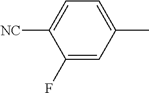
C1(F)=CC(C)=CC=C1[NC]
